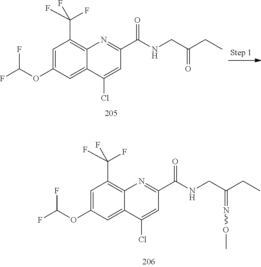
C1=C(OC(F)F)C=C2C(=C1C(F)(F)F)N=C(C(NCC(CC)=NOC)=O)C=C2Cl.C1=C(OC(F)F)C=C2C(=C1C(F)(F)F)N=C(C(NCC(CC)=O)=O)C=C2Cl
